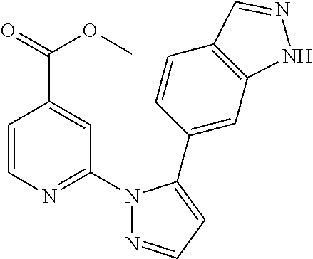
C1=CN=C(N2N=CC=C2C2=CC3=C(C=C2)C=NN3)C=C1C(=O)OC
